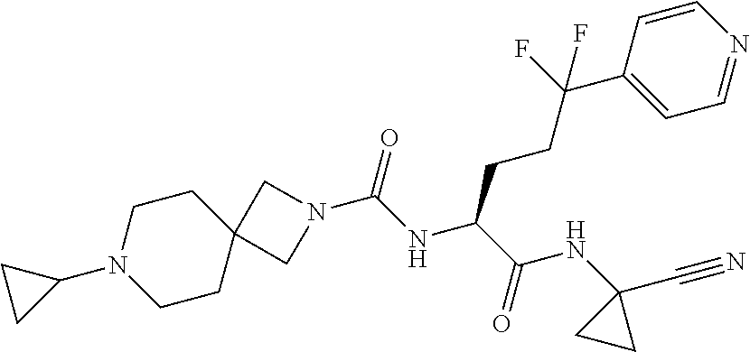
N1(C(=O)NC(C(NC2(C#N)CC2)=O)CCC(C2=CC=NC=C2)(F)F)CC2(C1)CCN(C1CC1)CC2
